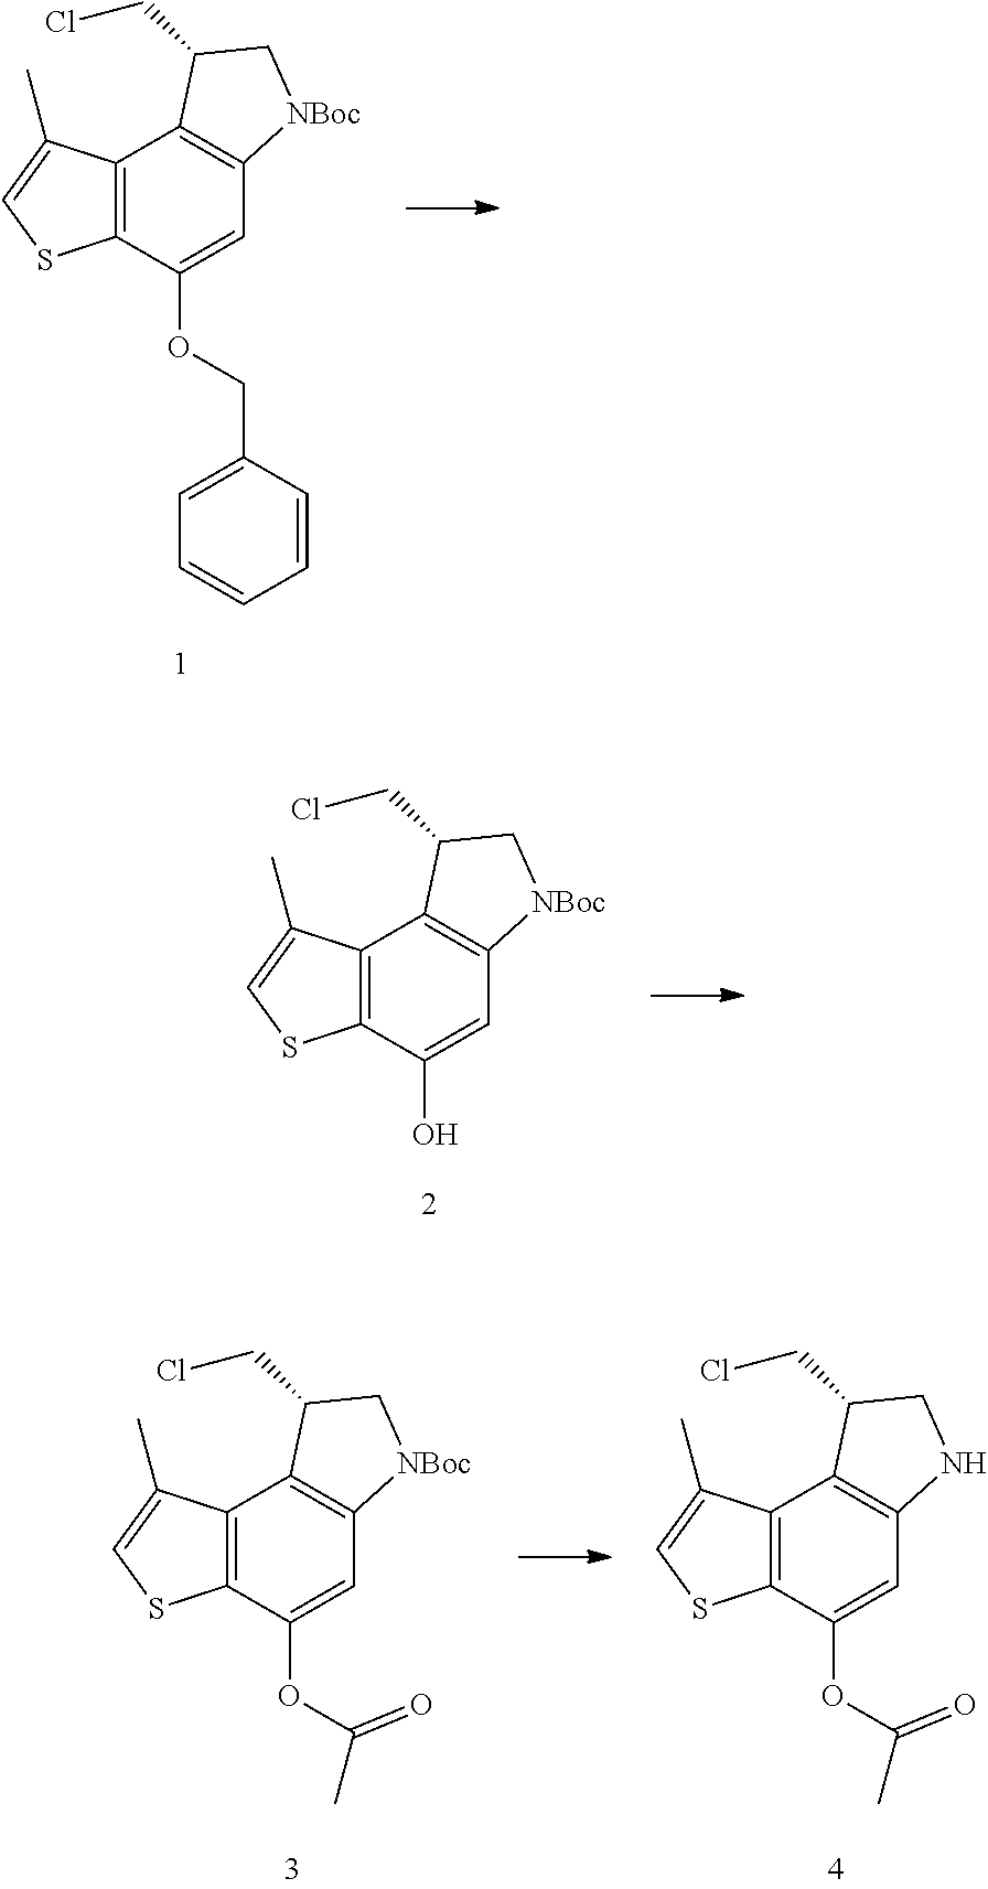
C12=C(C(OCC3=CC=CC=C3)=CC3=C1C(CCl)C[NBoc]3)SC=C2C.C12=C(C(O)=CC3=C1C(CCl)C[NBoc]3)SC=C2C.C12=C(C(OC(C)=O)=CC3=C1C(CCl)C[NBoc]3)SC=C2C.C12=C(C(OC(C)=O)=CC3=C1C(CCl)CN3)SC=C2C
